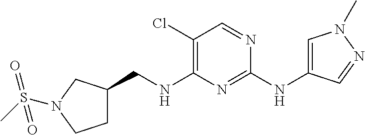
C1(Cl)=C(NCC2CCN(S(C)(=O)=O)C2)N=C(NC2=CN(C)N=C2)N=C1
